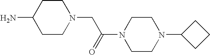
C1(N)CCN(CC(=O)N2CCN(C3CCC3)CC2)CC1
